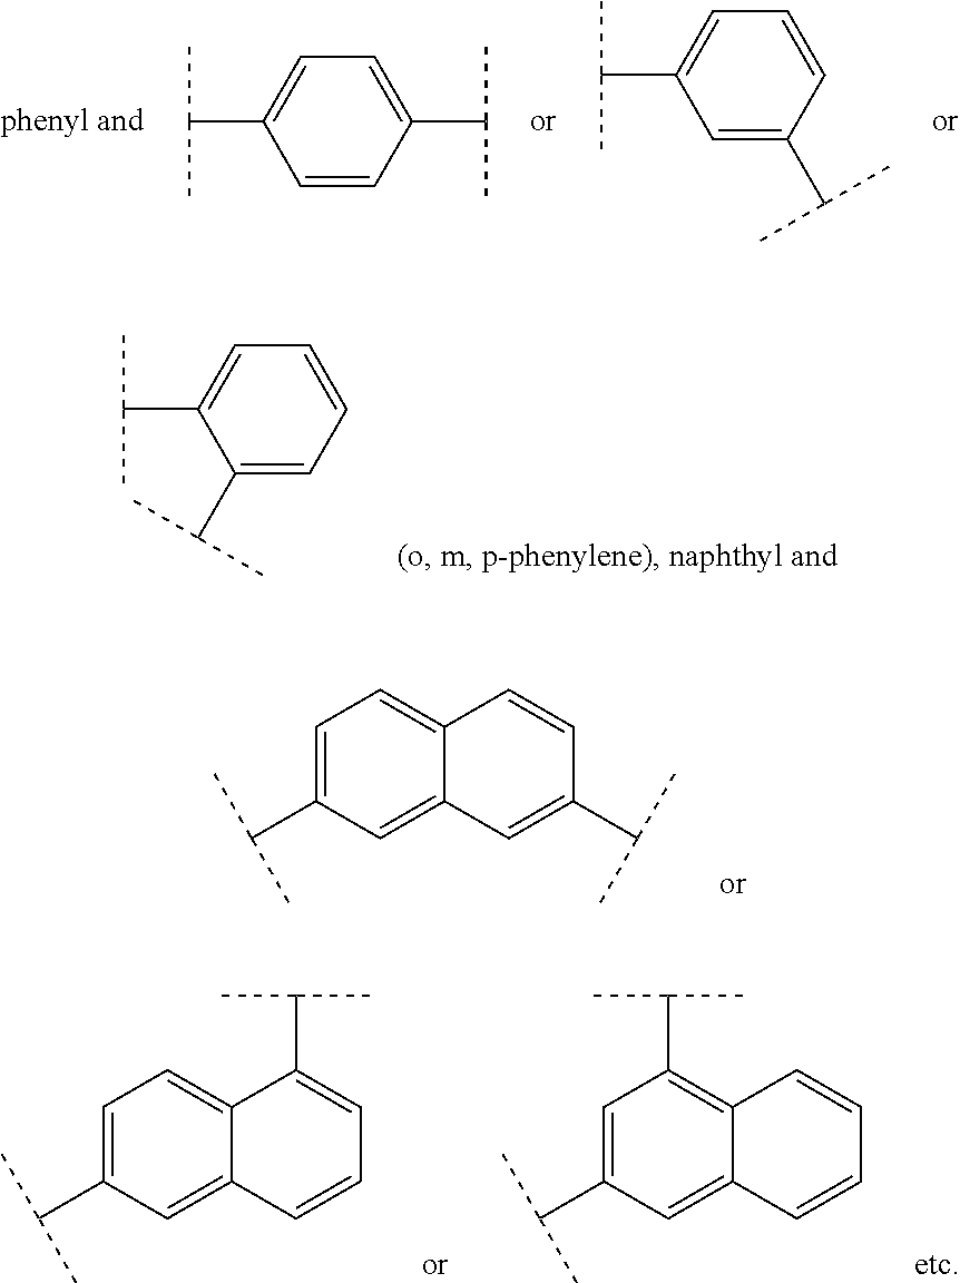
C(C1=CC=C(C(C)C)C=C1)(C)C.C(C1=CC=CC(C(C)C)=C1)(C)C.C(C1=CC=CC=C1C(C)C)(C)C.C1=C(C(C)C)C=C2C(=C1)C=CC(C(C)C)=C2.C1=C(C(C)C)C=C2C(=C1)C(C(C)C)=CC=C2.C1=C(C(C)C)C=C2C(=C1C(C)C)C=CC=C2
